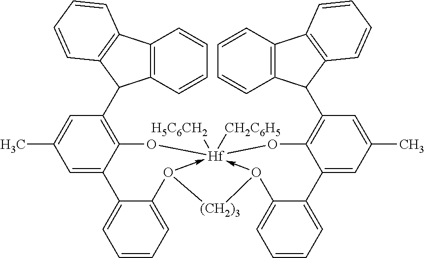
C12=C(C=CC=C1)C(C1=C3C(=CC(C)=C1)C1=CC=CC=C1O1->[Hf]4([H5C6CH2])([CH2C6H5])(-O(C5=CC=CC=C5C5=CC(C)=CC(C6C7=C(C=CC=C7)C7=C6C=CC=C7)=C5O4)[(CH2)3]1)O3)C1=C2C=CC=C1
